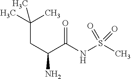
C(CC(C(=O)NS(C)(=O)=O)N)(C)(C)C
